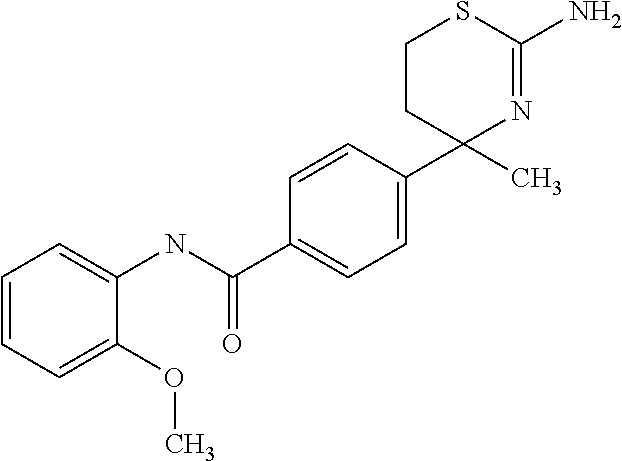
C1(C)(C2=CC=C(C(NC3=CC=CC=C3OC)=O)C=C2)N=C(N)SCC1
